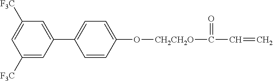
C1([F3C])=CC(C2=CC=C(O[CH2CH2O]C(C=C)=O)C=C2)=CC([F3C])=C1
